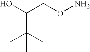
C(C(C)(C)C)(O)CON
